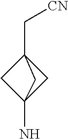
C12(N)CC(C[CN])(C1)C2
